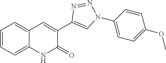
C1=CC=C2C(=C1)NC(=O)C(C1=CN(C3=CC=C(OC)C=C3)N=N1)=C2
